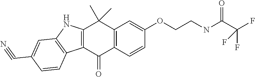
C12=C(C=CC(OCCNC(C(F)(F)F)=O)=C1)C(=O)C1=C(C2(C)C)NC2=C1C=CC(C#N)=C2
